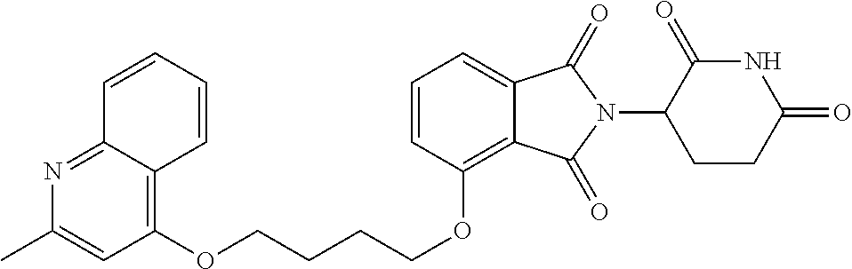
C(CCOC1=C2C(=CC=C1)C(=O)N(C1C(=O)NC(=O)CC1)C2=O)COC1=C2C(=NC(C)=C1)C=CC=C2
